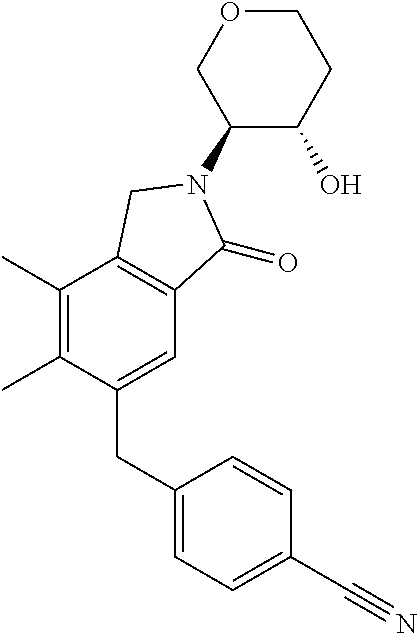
C1(C)=C(C)C(CC2=CC=C(C#N)C=C2)=CC2=C1CN(C1C(O)CCOC1)C2=O
